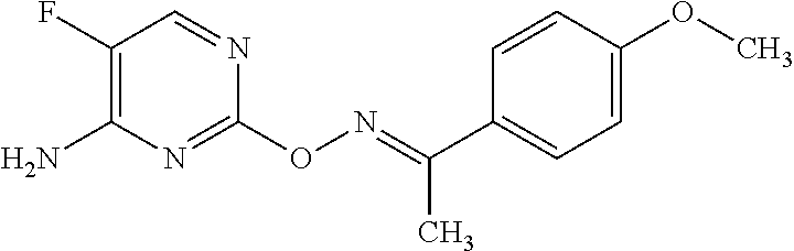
C1(F)=C(N)N=C(ON=C(C2=CC=C(OC)C=C2)C)N=C1
